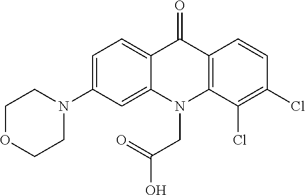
C12=CC=C(N3CCOCC3)C=C1N(CC(O)=O)C1=C(C2=O)C=CC(Cl)=C1Cl
